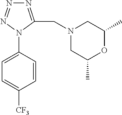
C1=C(N2C(CN3CC(C)OC(C)C3)=NN=N2)C=CC([CF3])=C1
